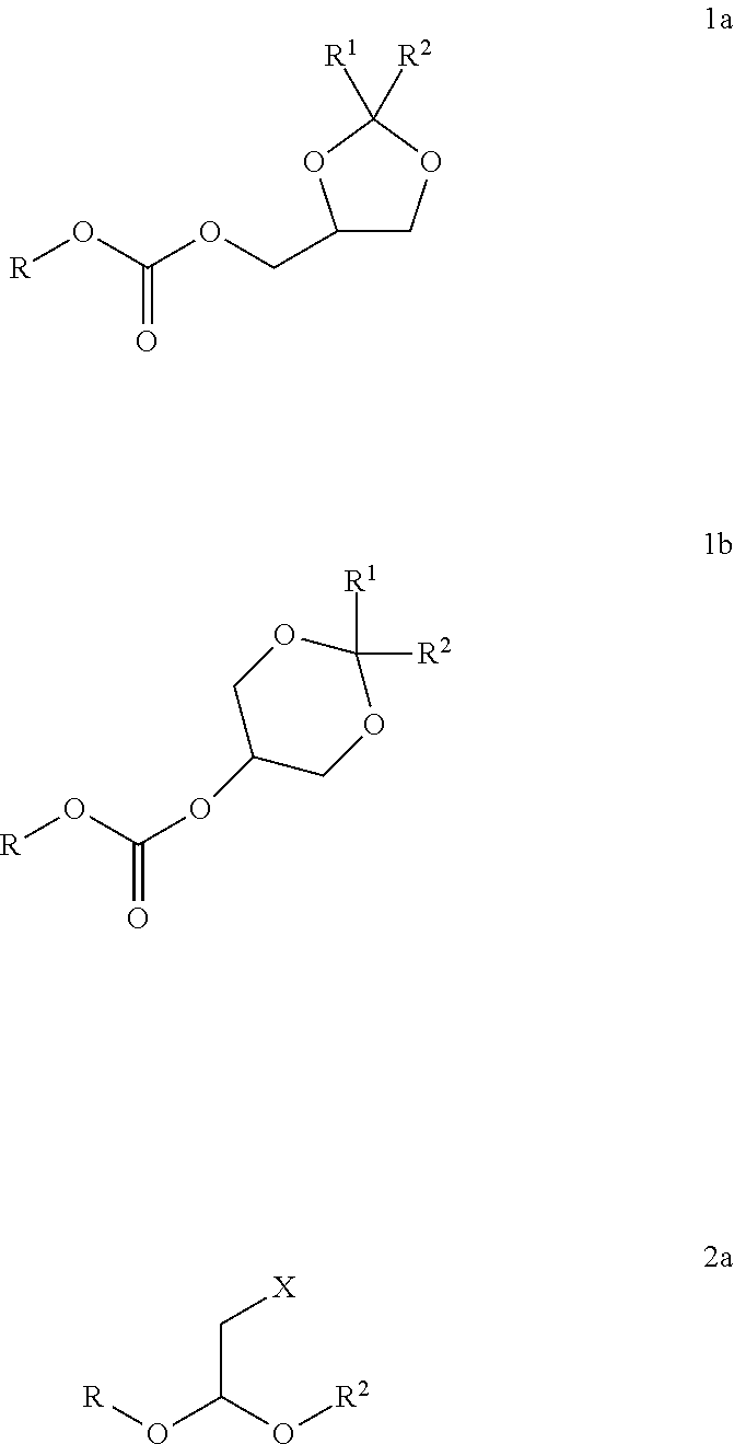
[R]OC(OCC1COC([R2])([R1])O1)=O.[R]OC(O[R2])C[X].[R]OC(=O)OC1COC([R1])([R2])OC1
